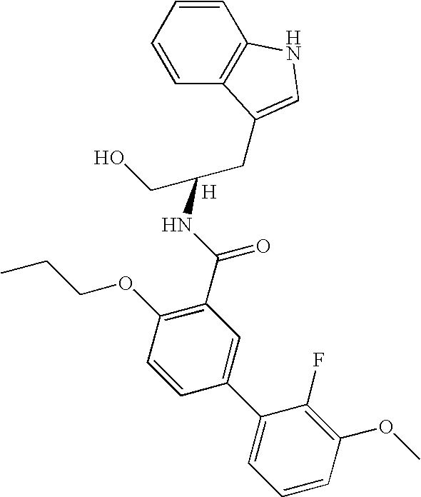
C1=CC=CC2=C1NC=C2CC(CO)NC(C1=C(OCCC)C=CC(C2=CC=CC(OC)=C2F)=C1)=O.[H]
